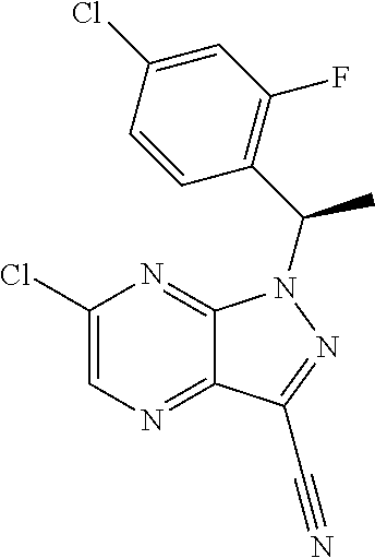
C1(Cl)=CN=C2C(=N1)N(C(C1=C(F)C=C(Cl)C=C1)C)N=C2C#N
